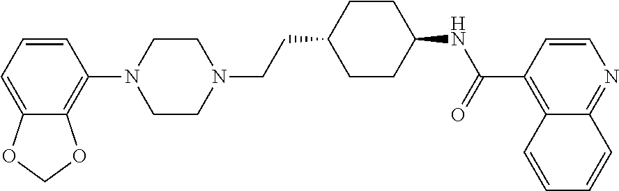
C1=CC=C2C(=C1N1CCN(CCC3CCC(NC(=O)C4=C5C(=NC=C4)C=CC=C5)CC3)CC1)OCO2
